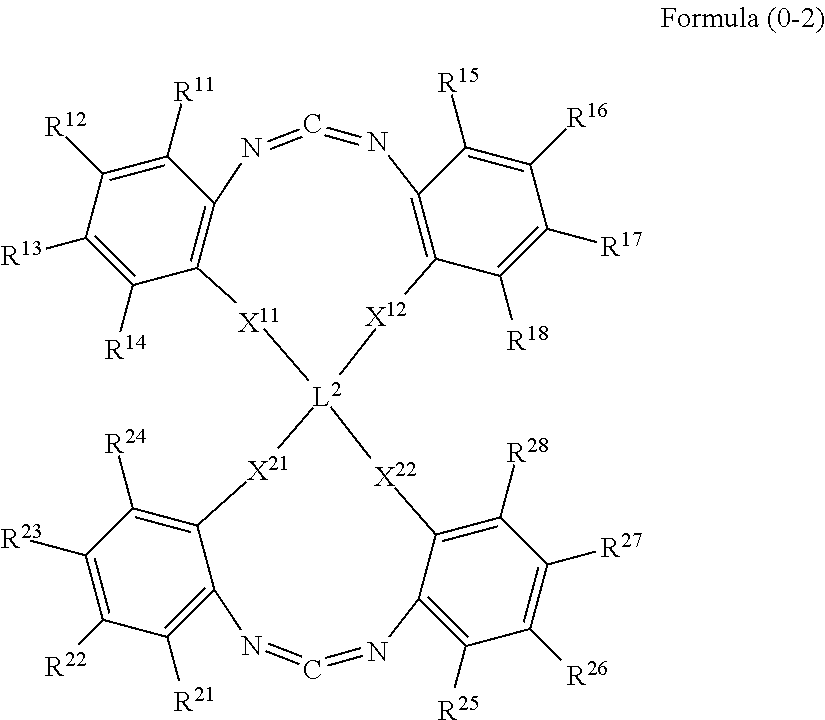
[X11]1[L2]2([X12]C3=C(N=C=NC4=C1C([R14])=C([R13])C([R12])=C4[R11])C([R15])=C([R16])C([R17])=C3[R18])[X21]C1=C([R24])C([R23])=C([R22])C([R21])=C1N=C=NC1=C([R25])C([R26])=C([R27])C([R28])=C1[X22]2
